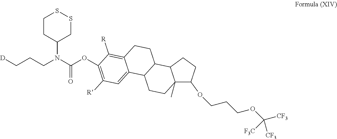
[D]CCCN(C1CSSCC1)C(OC1=C([R])C=C2C3C(C4C(C)(C(OCCCOC([CF3])([F3C])[CF3])CC4)CC3)CCC2=C1[R])=O
